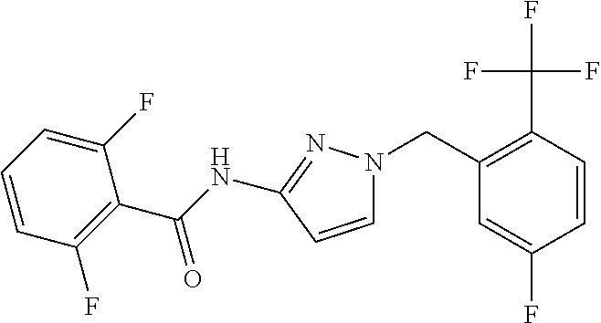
C1=CC(NC(=O)C2=C(F)C=CC=C2F)=NN1CC1=C(C(F)(F)F)C=CC(F)=C1
